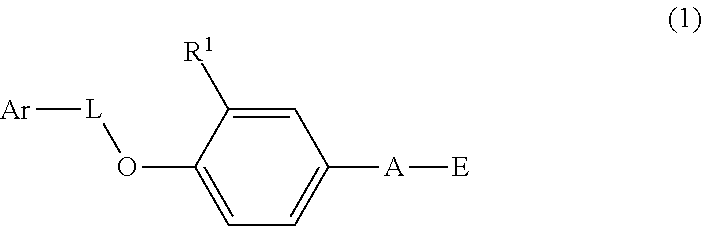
[Ar][L]OC1=CC=C([A][E])C=C1[R1]
